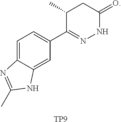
C1=C2C(=CC(C3=NNC(=O)CC3C)=C1)NC(C)=N2.[TP9]
